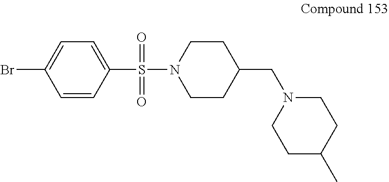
C1CN(S(C2=CC=C(Br)C=C2)(=O)=O)CCC1CN1CCC(C)CC1
